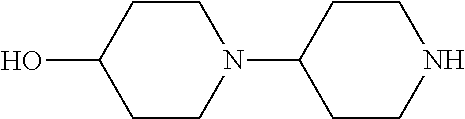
C1CN(C2CCNCC2)CCC1O
